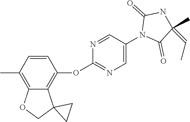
C1(C)=C2C(=C(OC3=NC=C(N4C(=O)C(C)(=CC)NC4=O)C=N3)C=C1)C1(CO2)CC1
